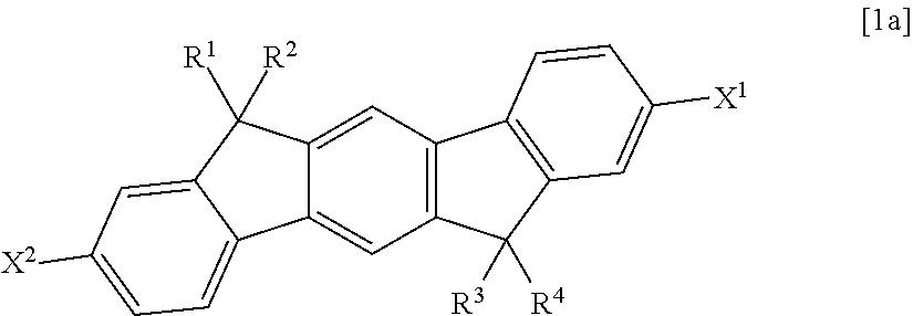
C12=CC3=C(C=C1C([R2])([R1])C1=CC([X2])=CC=C21)C1=C(C3([R3])[R4])C=C([X1])C=C1
